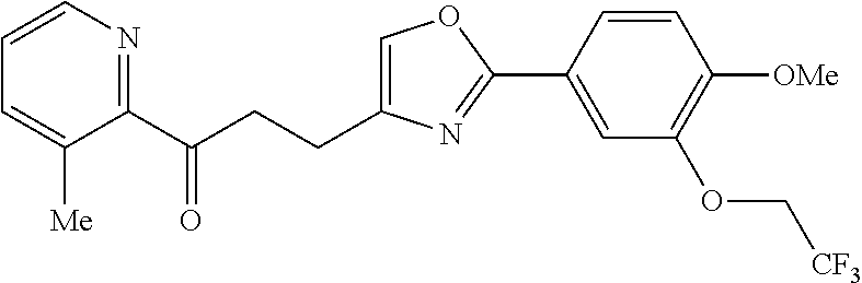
C1=C(CCC(C2=NC=CC=C2[Me])=O)N=C(C2=CC(OC[CF3])=C([OMe])C=C2)O1
